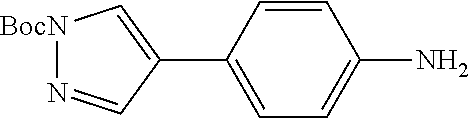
C1=CC(C2=C[BocN]N=C2)=CC=C1N
